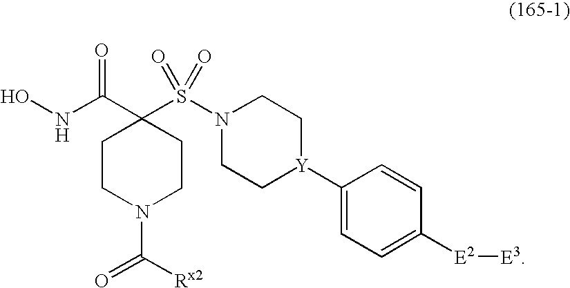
ONC(C1(S(N2CC[Y](C3=CC=C([E2][E3])C=C3)CC2)(=O)=O)CCN(C([Rx2])=O)CC1)=O
